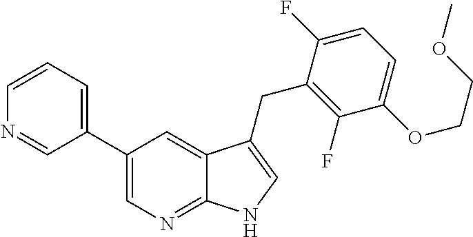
C1(C2=CC=CN=C2)=CN=C2C(=C1)C(CC1=C(F)C(OCCOC)=CC=C1F)=CN2
